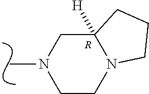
C1CN2C([H])(CN1C)CCC2.[R]
